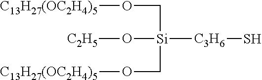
C(O[C13H27(OC2H4)5])[Si](CO[C13H27(OC2H4)5])(O[C2H5])[C3H6]S
